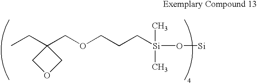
CCC1(COCCC[Si](O[Si])(C)C)COC1
